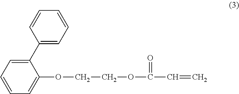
C1(C2=CC=CC=C2OCCOC(C=C)=O)=CC=CC=C1
